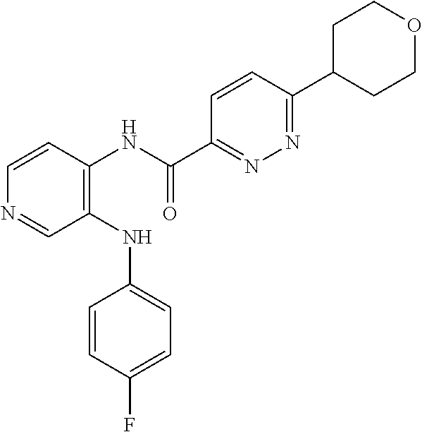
C1(NC(=O)C2=NN=C(C3CCOCC3)C=C2)=C(NC2=CC=C(F)C=C2)C=NC=C1
